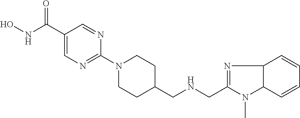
O=C(C1=CN=C(N2CCC(CNCC3=NC4C(N3C)C=CC=C4)CC2)N=C1)NO
